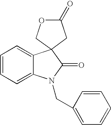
C1=CC=C2C(=C1)C1(C(=O)N2CC2=CC=CC=C2)CC(=O)OC1
